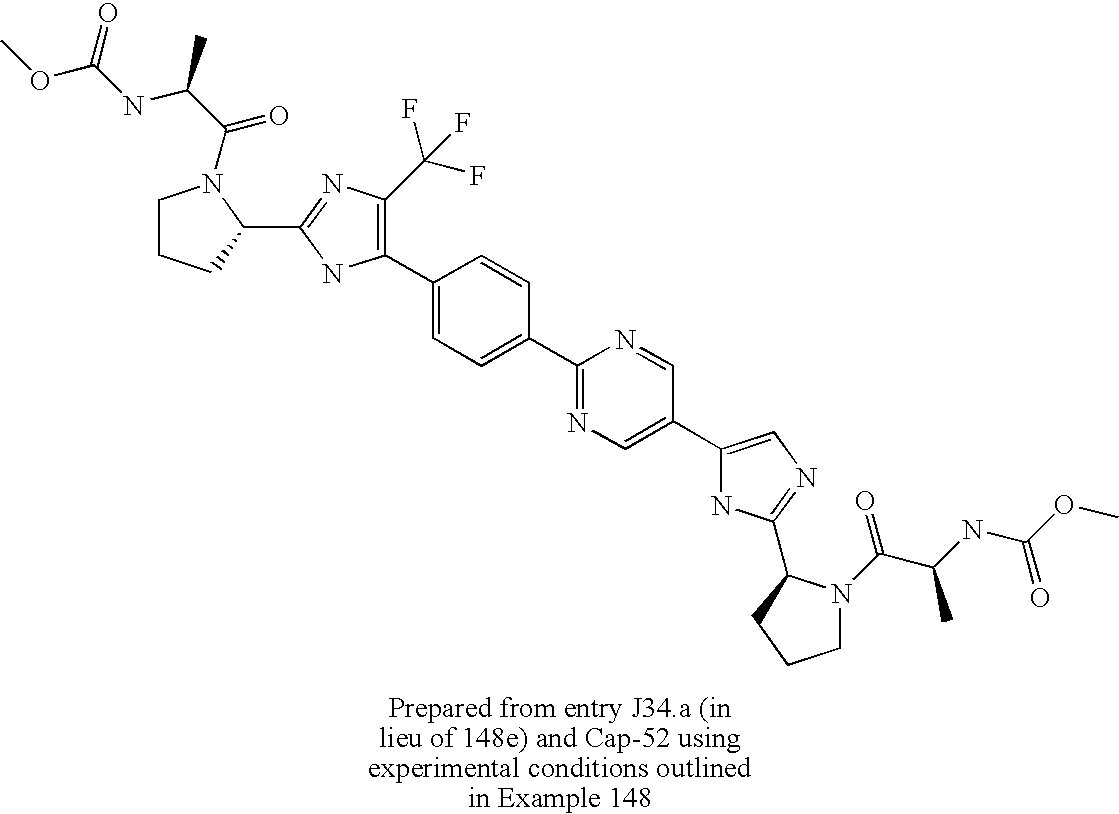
C1(C2=C(C(F)(F)F)N=C(C3CCCN3C(C(NC(=O)OC)C)=O)N2)=CC=C(C2=NC=C(C3=CN=C(C4N(C(C(NC(OC)=O)C)=O)CCC4)N3)C=N2)C=C1
